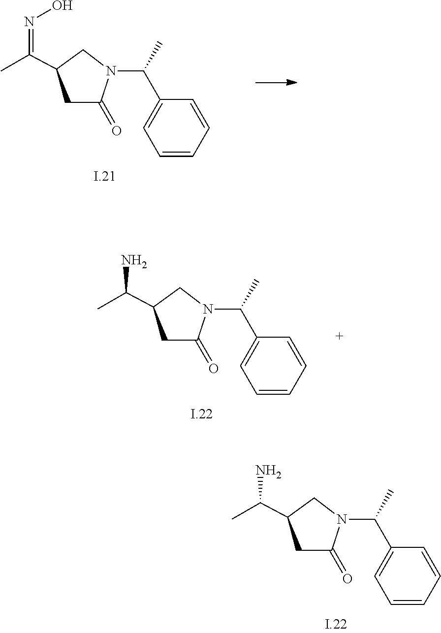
C1C(=O)N(C(C)C2=CC=CC=C2)CC1C(C)N.C1C(=O)N(C(C)C2=CC=CC=C2)CC1C(C)=NO.C1C(=O)N(C(C)C2=CC=CC=C2)CC1C(C)N
